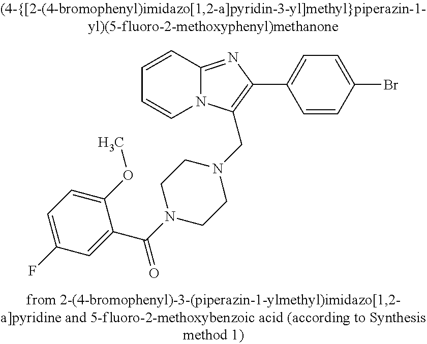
C1=CC2=NC(C3=CC=C(Br)C=C3)=C(CN3CCN(C(C4=CC(F)=CC=C4OC)=O)CC3)N2C=C1
